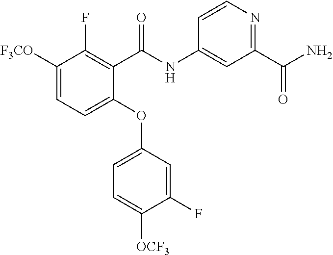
C1([F3CO])=CC=C(OC2=CC=C([OCF3])C(F)=C2)C(C(NC2=CC(C(N)=O)=NC=C2)=O)=C1F
